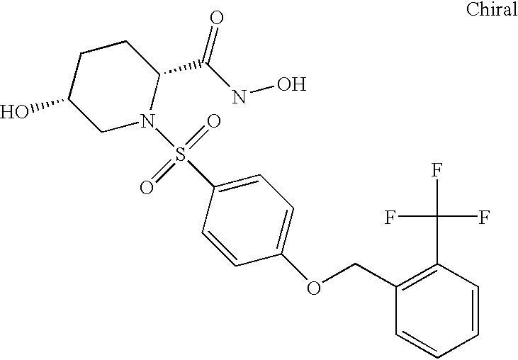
C1C(O)CN(S(C2=CC=C(OCC3=C(C(F)(F)F)C=CC=C3)C=C2)(=O)=O)C(C(NO)=O)C1
